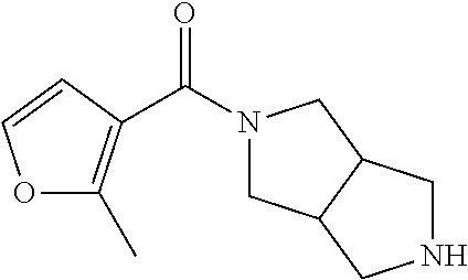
N1(C(=O)C2=C(C)OC=C2)CC2C(C1)CNC2
